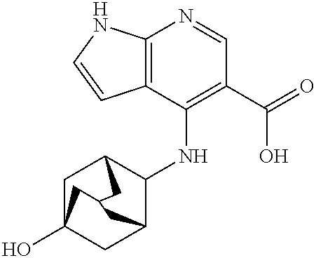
C12=C(C(NC3C4CC5(O)CC3CC(C5)C4)=C(C(=O)O)C=N1)C=CN2
